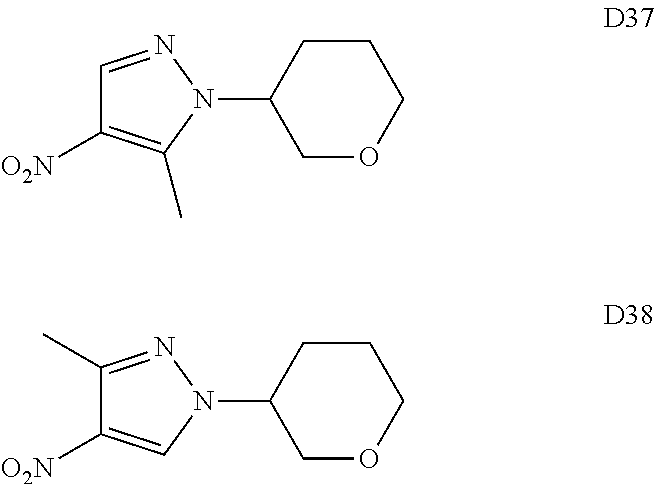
C1=NN(C2COCCC2)C(C)=C1[O2N].C1(C)=NN(C2COCCC2)C=C1[O2N]
